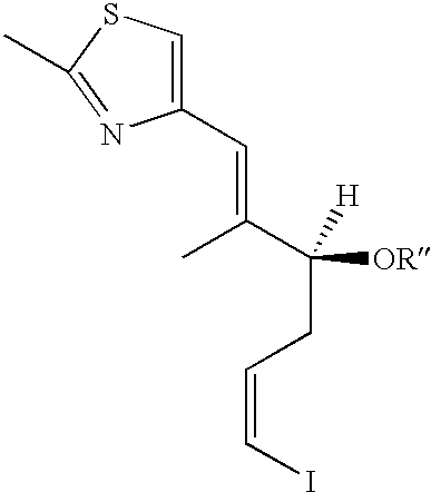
C([H])(C(C)=CC1=CSC(C)=N1)(CC=CI)[OR]
